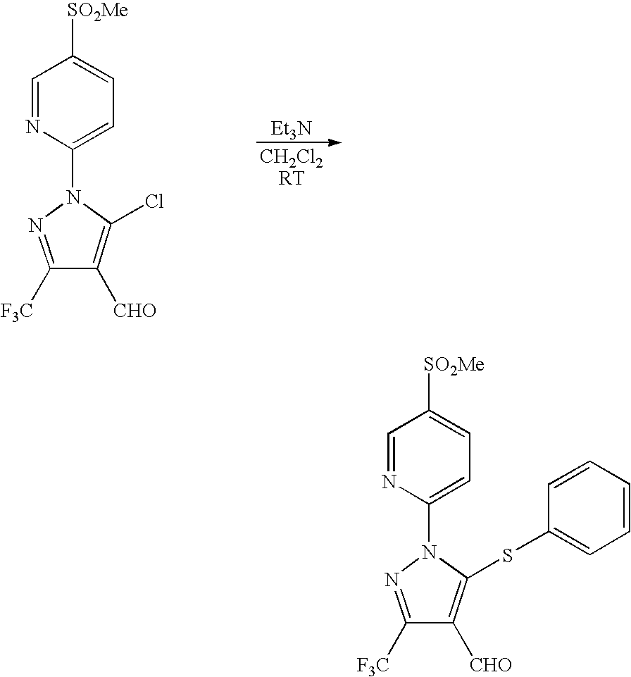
[Et3N].C1(N2N=C([F3C])C([CHO])=C2Cl)=CC=C([SO2Me])C=N1.C1(N2N=C([F3C])C([CHO])=C2SC2=CC=CC=C2)=CC=C([SO2Me])C=N1
